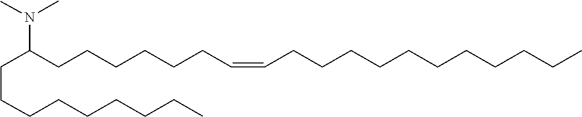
C(CCC(N(C)C)CCCCCCC=CCCCCCCCCCCC)CCCCCC
